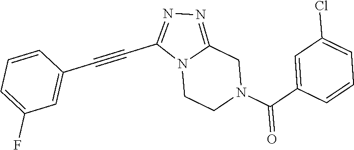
N12CCN(C(C3=CC(Cl)=CC=C3)=O)CC1=NN=C2C#CC1=CC(F)=CC=C1
